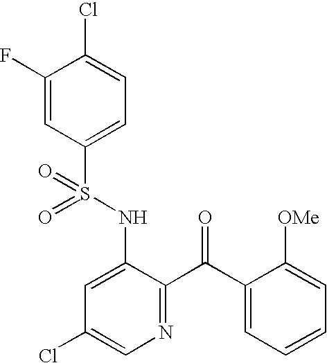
C1(F)=CC(S(NC2=CC(Cl)=CN=C2C(C2=CC=CC=C2[OMe])=O)(=O)=O)=CC=C1Cl
